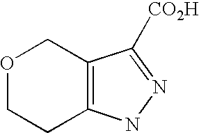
O1CCC2=C(C1)C([CO2H])=NN2
